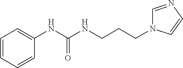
C(NC1=CC=CC=C1)(NCCCN1C=NC=C1)=O
